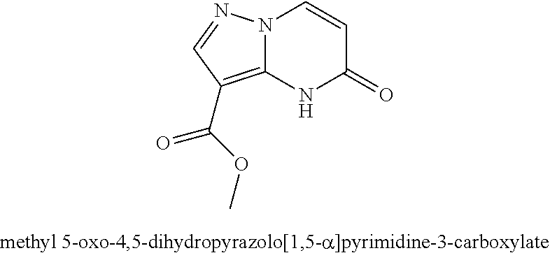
N12C(=C(C(OC)=O)C=N1)NC(=O)C=C2
